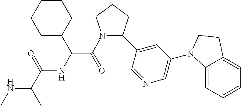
N1(C(=O)C(NC(C(C)NC)=O)C2CCCCC2)C(C2=CC(N3C4=CC=CC=C4CC3)=CN=C2)CCC1
